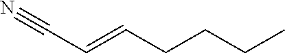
C(C=CCCCC)#N
